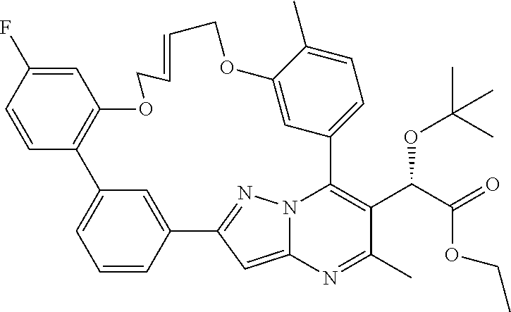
C1=CC2=CC(=C1)C1=C(C=C(F)C=C1)OCC=CCOC1=CC(=CC=C1C)C1=C(C(C(=O)OCC)OC(C)(C)C)C(C)=NC3=CC2=NN31
